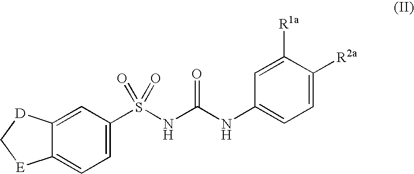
C1=C([R2a])C([R1a])=CC(NC(NS(C2=CC=C3C(=C2)[D]C[E]3)(=O)=O)=O)=C1
